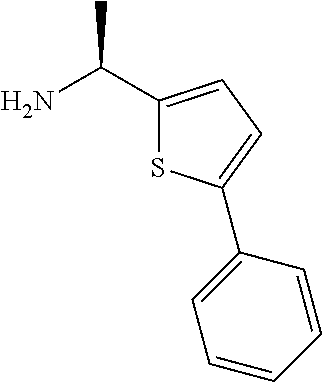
NC(C1=CC=C(C2=CC=CC=C2)S1)C
